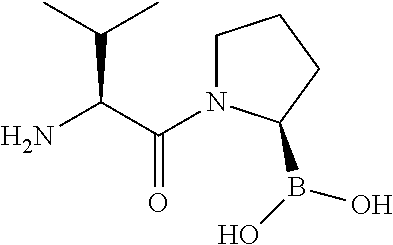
C(C(=O)N1CCCC1B(O)O)(C(C)C)N
